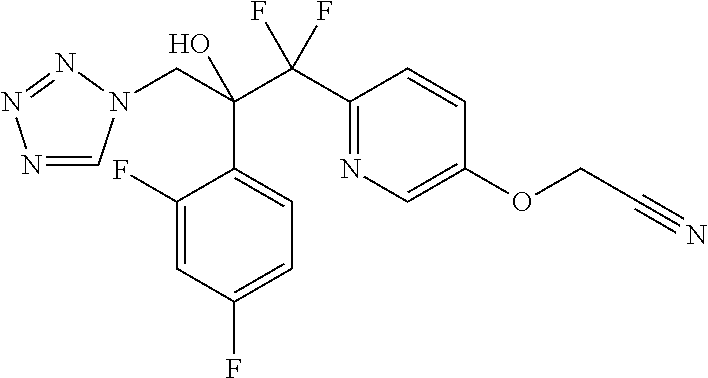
N1=CN(CC(C(C2=NC=C(OCC#N)C=C2)(F)F)(O)C2=CC=C(F)C=C2F)N=N1
